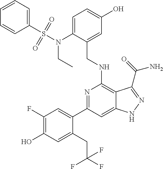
C1(C2=CC(F)=C(O)C=C2CC(F)(F)F)=NC(NCC2=CC(O)=CC=C2N(CC)S(=O)(C2=CC=CC=C2)=O)=C2C(=C1)NN=C2C(N)=O
